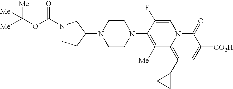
N1(C(OC([Me])([Me])[Me])=O)CCC(N2CCN(C3=C([Me])C4=C(C5CC5)C=C([CO2H])C(=O)N4C=C3F)CC2)C1
